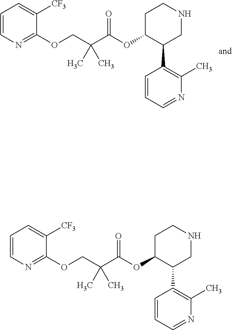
C1C(OC(C(COC2=NC=CC=C2[CF3])(C)C)=O)C(C2=C(C)N=CC=C2)CNC1.C1C(OC(C(COC2=NC=CC=C2[CF3])(C)C)=O)C(C2=C(C)N=CC=C2)CNC1
